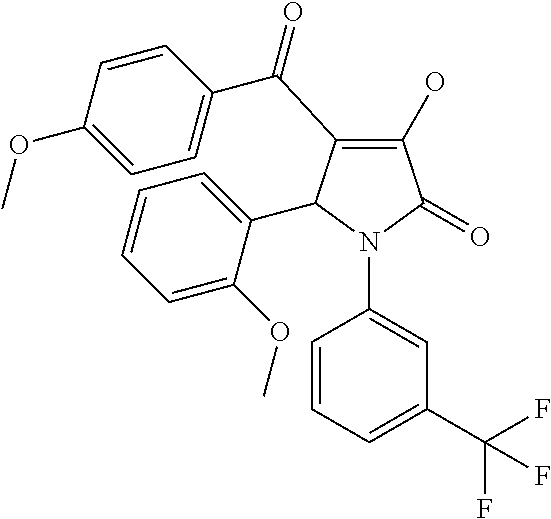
C1(O)=C(C(C2=CC=C(OC)C=C2)=O)C(C2=CC=CC=C2OC)N(C2=CC(C(F)(F)F)=CC=C2)C1=O
